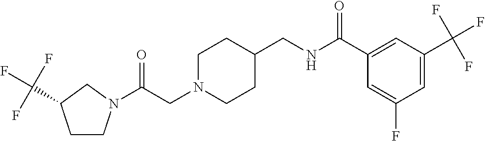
C(CN1CCC(CNC(C2=CC(C(F)(F)F)=CC(F)=C2)=O)CC1)(=O)N1CCC(C(F)(F)F)C1
